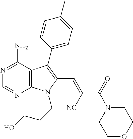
N1=C(N)C2=C(N=C1)N(CCCO)C(C=C([NC])C(=O)N1CCOCC1)=C2C1=CC=C(C)C=C1
